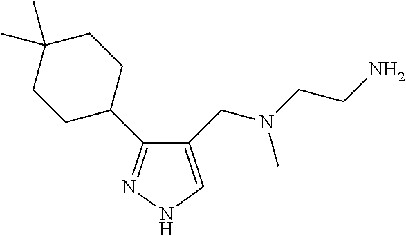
C1(CN(C)CCN)=CNN=C1C1CCC(C)(C)CC1
